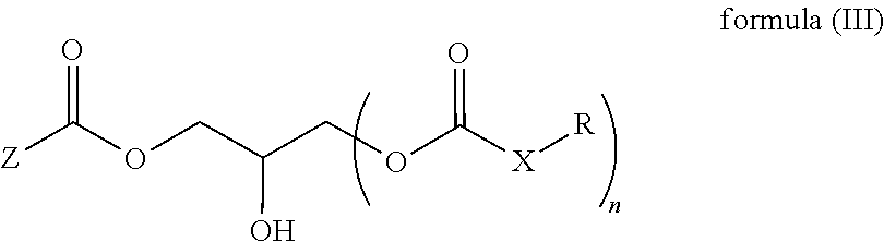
O(CC(CCOC([X][R])=O)O)C(=O)[Z]
